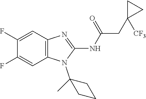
C1(F)=CC2=C(C=C1F)N(C1(C)CCC1)C(NC(=O)CC1([CF3])CC1)=N2
